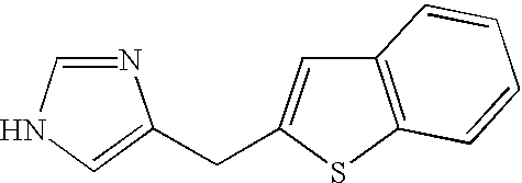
N1=CNC=C1CC1=CC2=C(S1)C=CC=C2
